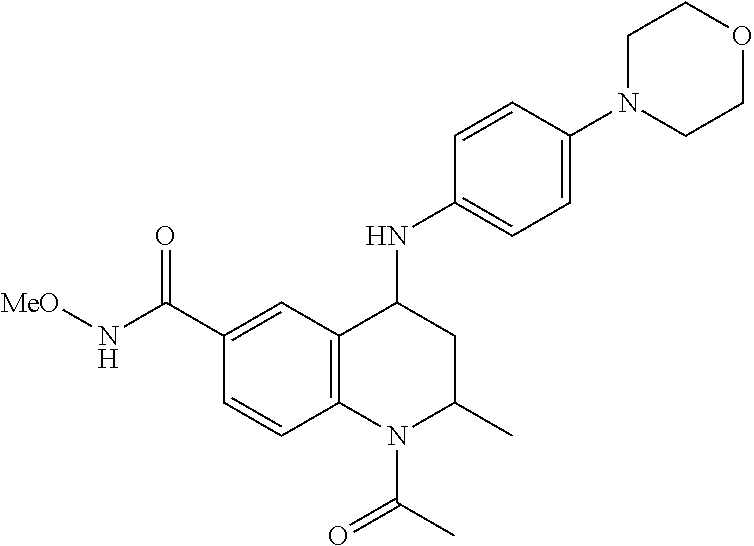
C1=C(C(N[MeO])=O)C=CC2=C1C(NC1=CC=C(N3CCOCC3)C=C1)CC(C)N2C(C)=O
